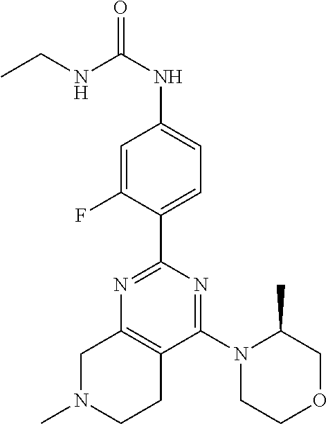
C1(C2=NC3=C(C(N4CCOCC4C)=N2)CCN(C)C3)=CC=C(NC(NCC)=O)C=C1F
